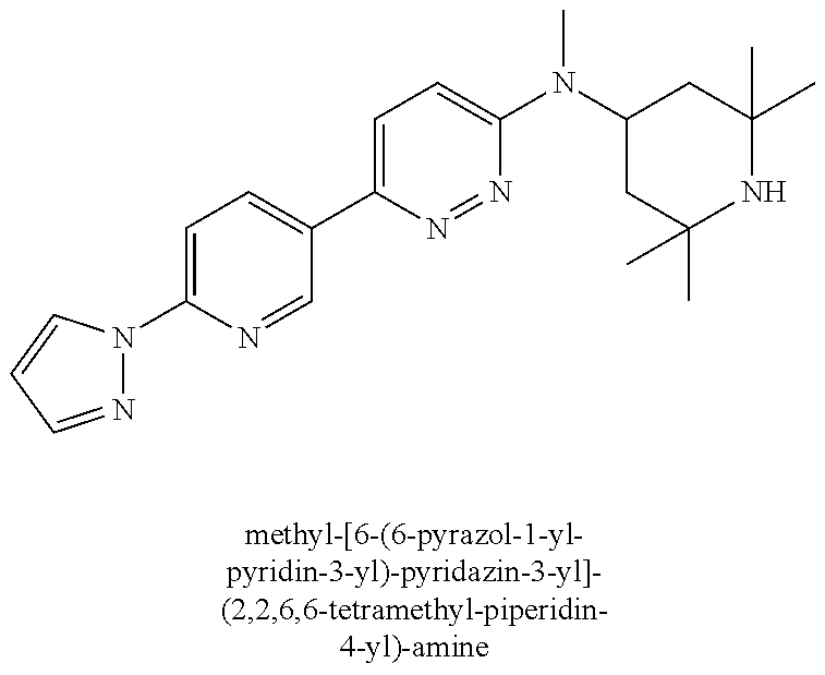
N1=CC=CN1C1=CC=C(C2=CC=C(N(C3CC(C)(C)NC(C)(C)C3)C)N=N2)C=N1
